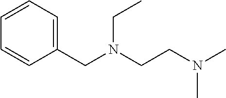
C1(CN(CCN(C)C)CC)=CC=CC=C1
